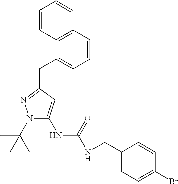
N1(C(C)(C)C)C(NC(NCC2=CC=C(Br)C=C2)=O)=CC(CC2=CC=CC3=C2C=CC=C3)=N1
